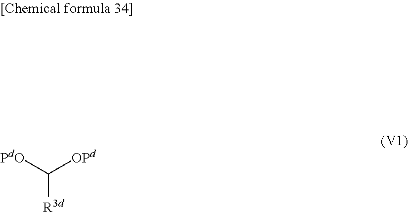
[PdO]C([OPd])[R3d]
